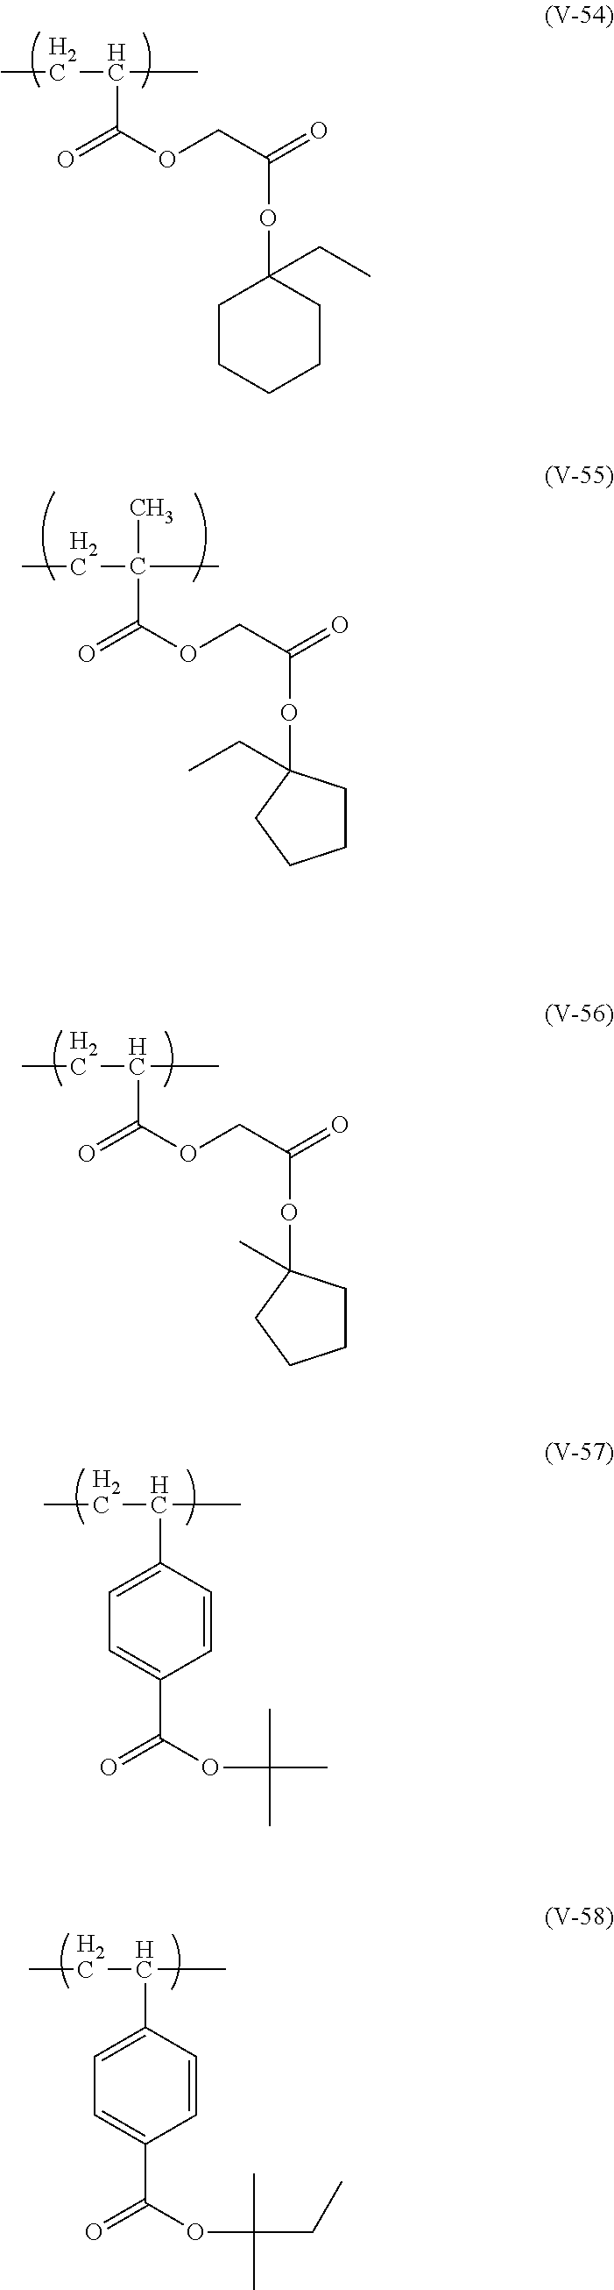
CCC(C)C(=O)OCC(=O)OC1(CC)CCCCC1.CCC(C)(C(=O)OCC(=O)OC1(CC)CCCC1)C.CCC(C)C(=O)OCC(=O)OC1(C)CCCC1.CCC(C)C1=CC=C(C(OC(C)(C)C)=O)C=C1.CCC(C)C1=CC=C(C(OC(C)(C)CC)=O)C=C1
